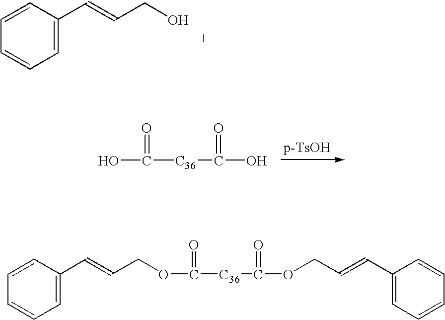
C1=CC(C=CCO)=CC=C1.C(O)(=O)[C36]C(O)=O.C1=CC(C=CCOC(=O)[C36]C(=O)OCC=CC2=CC=CC=C2)=CC=C1
